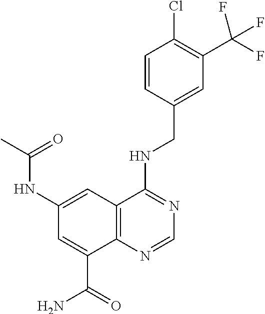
C1=C(CNC2=NC=NC3=C2C=C(NC(C)=O)C=C3C(=O)N)C=CC(Cl)=C1C(F)(F)F
